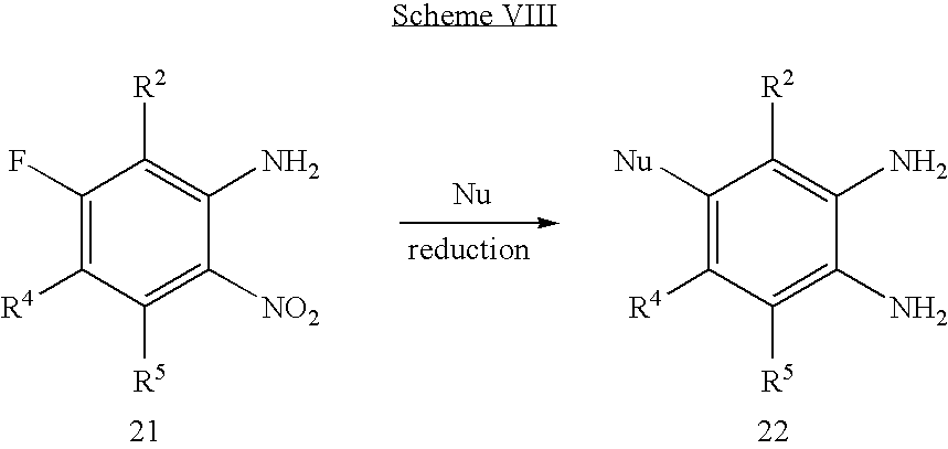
C1(F)=C([R4])C([R5])=C([NO2])C(N)=C1[R2].C1([Nu])=C([R4])C([R5])=C(N)C(N)=C1[R2]
